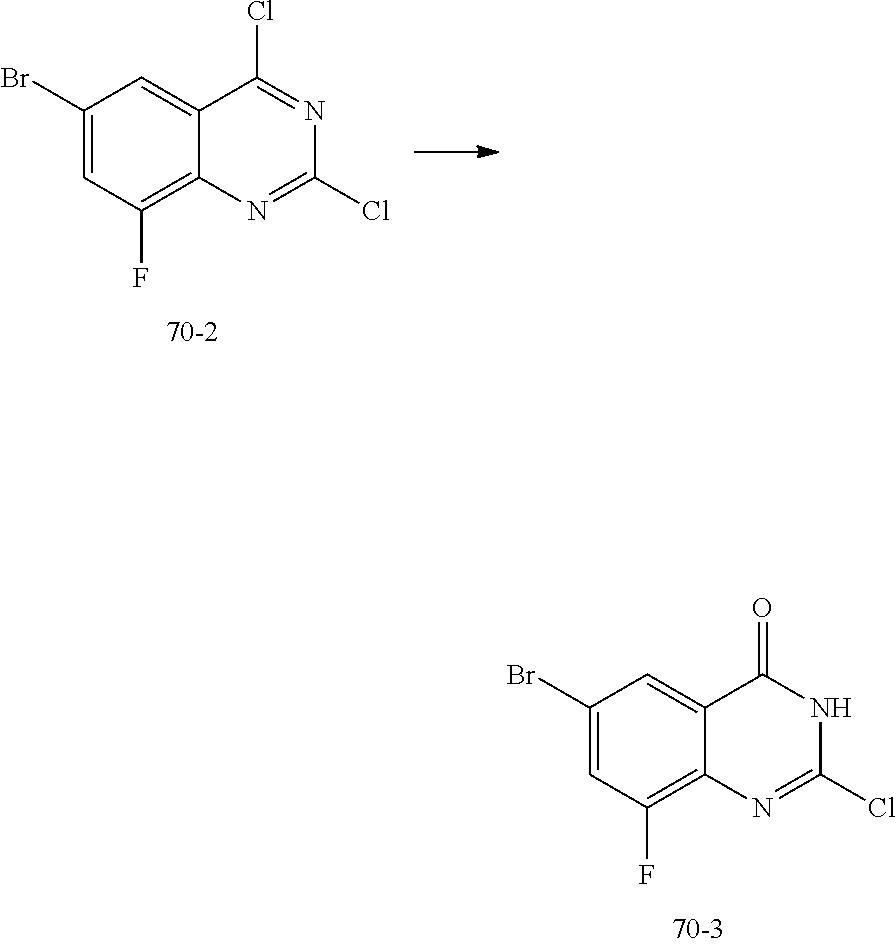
C1(Br)=CC(F)=C2C(=C1)C(=O)NC(Cl)=N2.C1(Br)=CC(F)=C2C(=C1)C(Cl)=NC(Cl)=N2
